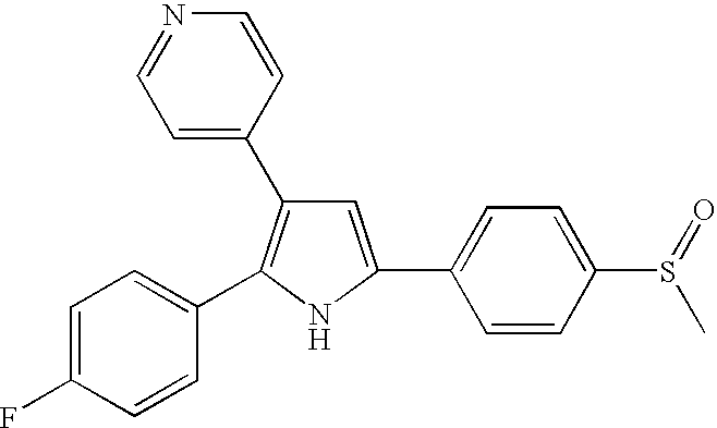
C1=CC(C2=C(C3=CC=C(F)C=C3)NC(C3=CC=C(S(=O)C)C=C3)=C2)=CC=N1
